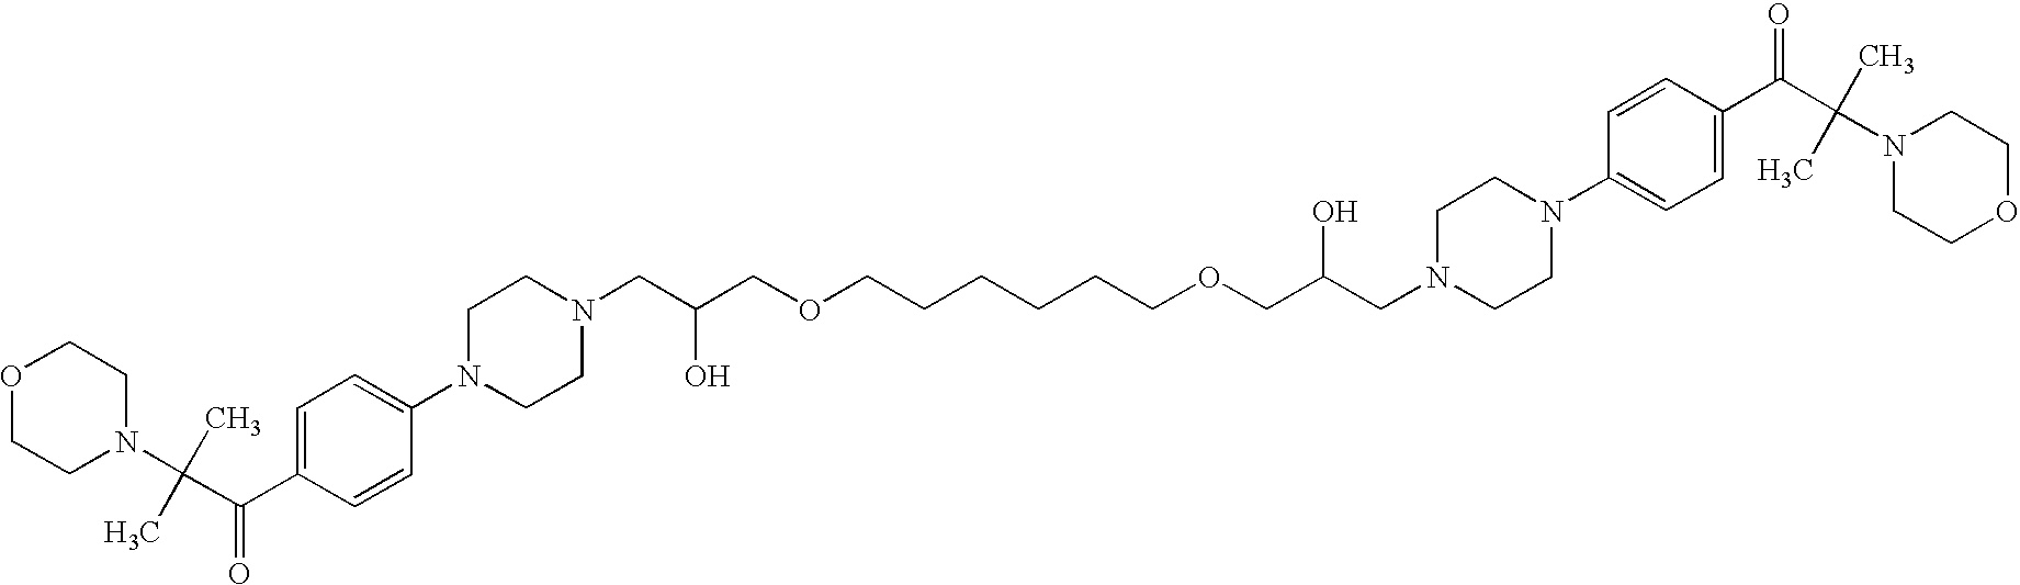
C(C(C1=CC=C(N2CCN(CC(COCCCCCCOCC(CN3CCN(C4=CC=C(C(C(C)(C)N5CCOCC5)=O)C=C4)CC3)O)O)CC2)C=C1)=O)(C)(C)N1CCOCC1
